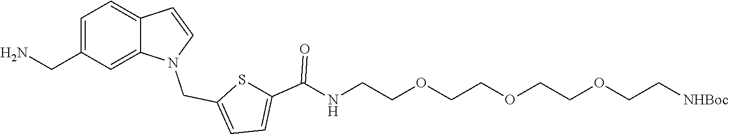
C1=C(CN)C=C2C(=C1)C=CN2CC1=CC=C(C(NCCOCCOCCOCC[NHBoc])=O)S1
